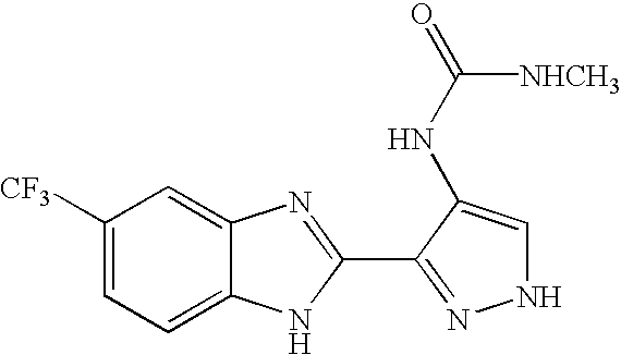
C1([CF3])=CC=C2C(=C1)N=C(C1=NNC=C1NC([NHCH3])=O)N2
